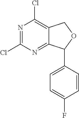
ClC1=NC(Cl)=C2C(=N1)C(C1=CC=C(F)C=C1)OC2
